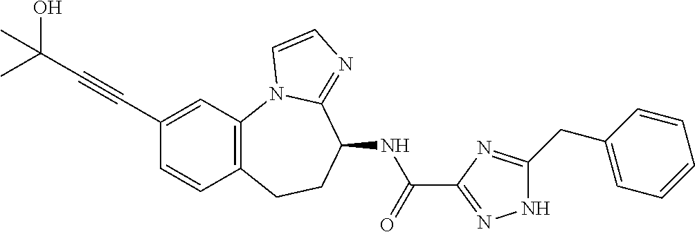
C1(C#CC(O)(C)C)=CC2=C(C=C1)CCC(NC(=O)C1=NNC(CC3=CC=CC=C3)=N1)C1=NC=CN21
